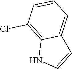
N1C=CC2=CC=CC(Cl)=C12
